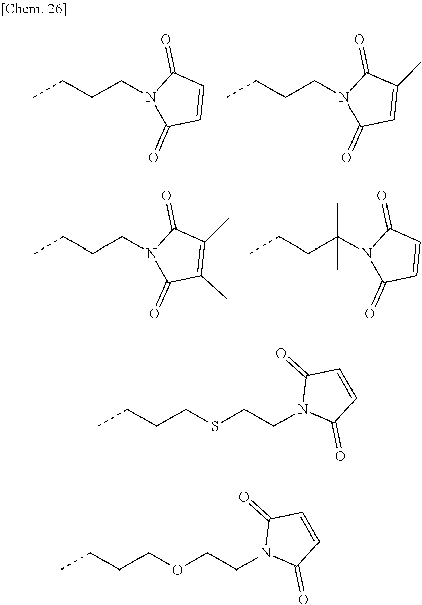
CCCCN1C(=O)C=CC1=O.CCCCN1C(=O)C=C(C)C1=O.CCCCN1C(=O)C(C)=C(C)C1=O.CCCC(N1C(=O)C=CC1=O)(C)C.CCCCSCCN1C(=O)C=CC1=O.CCCCOCCN1C(=O)C=CC1=O
